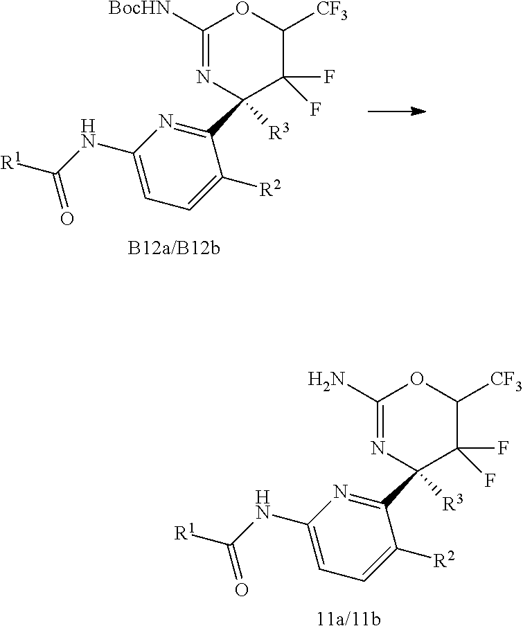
[B12a/B12b].C1(NC([R1])=O)=CC=C([R2])C(C2([R3])C(F)(F)C([CF3])OC([BocHN])=N2)=N1.[11a/11b].C1(NC([R1])=O)=CC=C([R2])C(C2([R3])C(F)(F)C([CF3])OC(N)=N2)=N1
